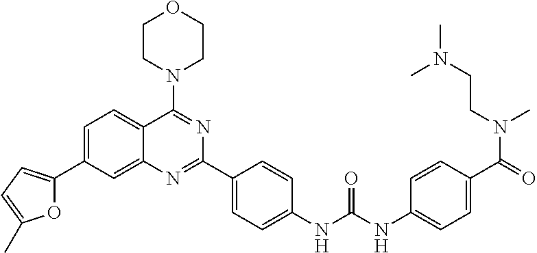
C1=C(C2=CC=C(C)O2)C=C2C(=C1)C(N1CCOCC1)=NC(C1=CC=C(NC(NC3=CC=C(C(N(C)CCN(C)C)=O)C=C3)=O)C=C1)=N2
